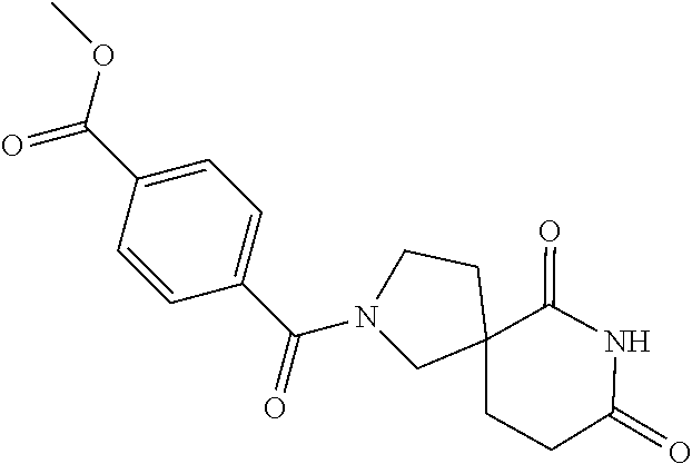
N1(C(C2=CC=C(C(=O)OC)C=C2)=O)CC2(CCC(=O)NC2=O)CC1
